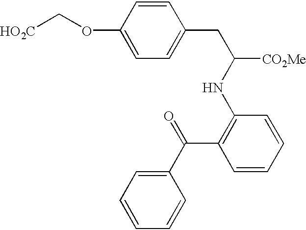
C1=CC(OC[HO2C])=CC=C1CC(NC1=C(C(C2=CC=CC=C2)=O)C=CC=C1)[CO2Me]
